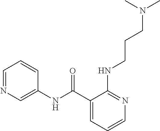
C1(C(NC2=CN=CC=C2)=O)=CC=CN=C1NCCCN(C)C
